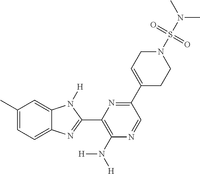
C1(C)=CC=C2C(=C1)N([H])C(C1=C(N([H])[H])N=CC(C3=CCN(S(N(C)C)(=O)=O)CC3)=N1)=N2
